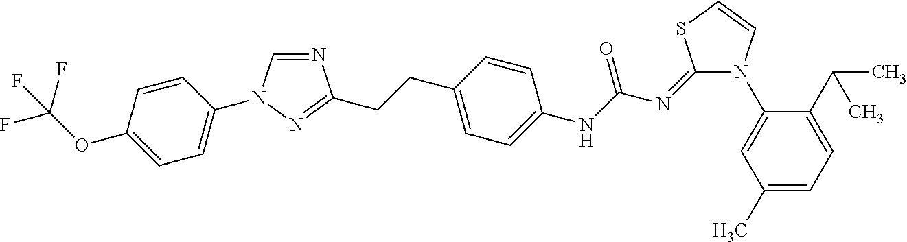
N1=CN(C2=CC=C(OC(F)(F)F)C=C2)N=C1CCC1=CC=C(NC(N=C2N(C3=CC(C)=CC=C3C(C)C)C=CS2)=O)C=C1
